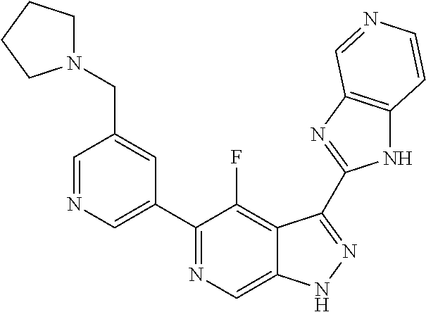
C1=NC=C(C2=NC=C3C(=C2F)C(C2=NC4=C(N2)C=CN=C4)=NN3)C=C1CN1CCCC1
